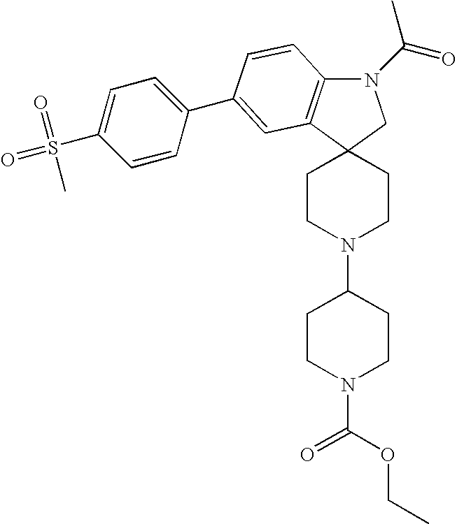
C12(CCN(C3CCN(C(=O)OCC)CC3)CC1)CN(C(=O)C)C1=C2C=C(C2=CC=C(S(=O)(=O)C)C=C2)C=C1
